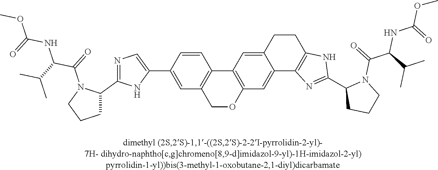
C1(C2=CN=C(C3N(C(=O)C(NC(=O)OC)C(C)C)CCC3)N2)=CC2=C(C=C1)C1=C(OC2)C=C2C(=C1)CCC1=C2N=C(C2CCCN2C(C(NC(=O)OC)C(C)C)=O)N1
